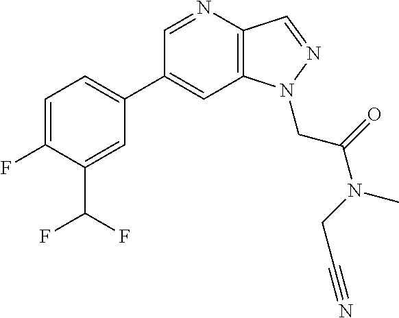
C1(C2=CC=C(F)C(C(F)F)=C2)=CC2=C(C=NN2CC(=O)N(C)CC#N)N=C1
